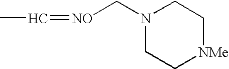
[NO](=CC)CN1CC[NMe]CC1
